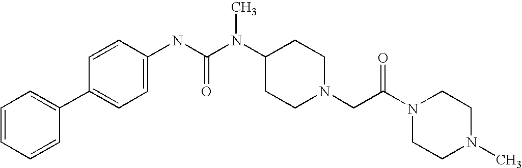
C1=CC=CC(C2=CC=C(NC(N(C3CCN(CC(N4CCN(C)CC4)=O)CC3)C)=O)C=C2)=C1
